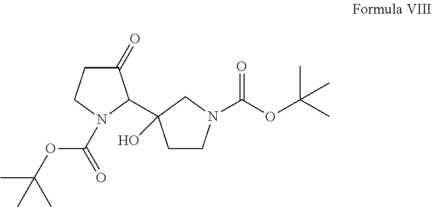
C1(=O)CCN(C(OC(C)(C)C)=O)C1C1(O)CCN(C(OC(C)(C)C)=O)C1
